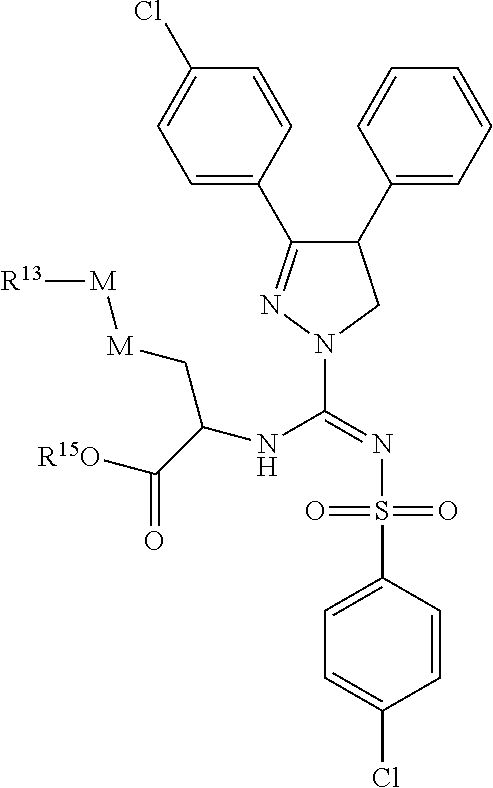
C1(C2=CC=CC=C2)C(C2=CC=C(Cl)C=C2)=NN(C(=NS(C2=CC=C(Cl)C=C2)(=O)=O)NC(C([R15O])=O)C[M][M][R13])C1
